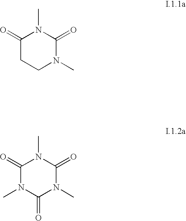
C1(=O)CCN(C)C(=O)N1C.C1(=O)N(C)C(=O)N(C)C(=O)N1C
